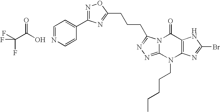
N12C(=NN=C1CCCC1=NC(C3=CC=NC=C3)=NO1)N(CCCCC)C1=C(C2=O)NC(Br)=N1.C(C(O)=O)(F)(F)F
